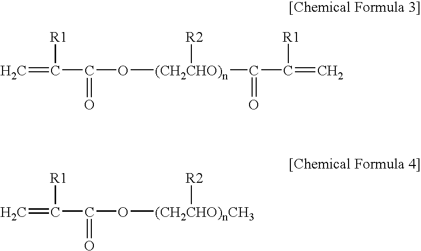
C=C(C(O[(CH2CHO)n](C(C(=C)[R1])=O)[R2])=O)[R1].C=C(C(O[(CH2CHO)nCH3][R2])=O)[R1]
